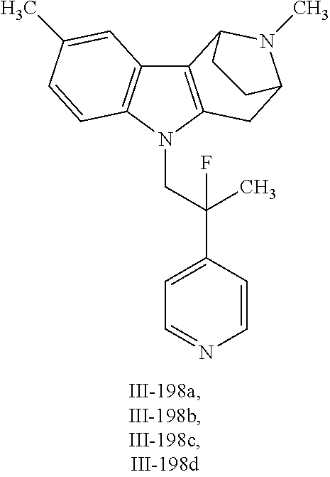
C12=C(N(CC(C3=CC=NC=C3)(C)F)C3=C1C=C(C)C=C3)CC1N(C)C2CC1
